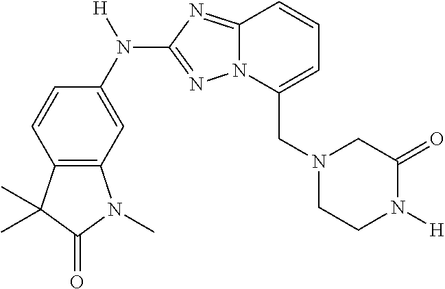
C12=C(C=C(N([H])C3=NN4C(=N3)C=CC=C4CN3CCN([H])C(=O)C3)C=C1)N(C)C(=O)C2(C)C
